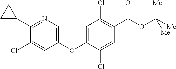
C1C(C2=NC=C(OC3=CC(Cl)=C(C(OC([Me])([Me])[Me])=O)C=C3Cl)C=C2Cl)C1
